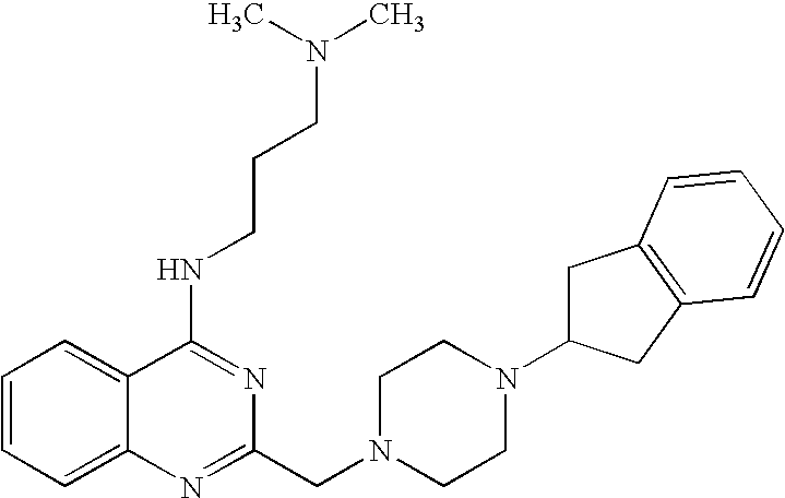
C1=CC=C2C(=C1)C(NCCCN(C)C)=NC(CN1CCN(C3CC4=C(C3)C=CC=C4)CC1)=N2
